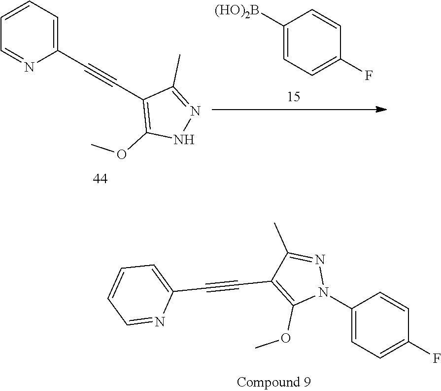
C1(N2N=C(C)C(C#CC3=CC=CC=N3)=C2OC)=CC=C(F)C=C1.C1=CC=C(C#CC2=C(OC)NN=C2C)N=C1.C1([(HO)2B])=CC=C(F)C=C1
